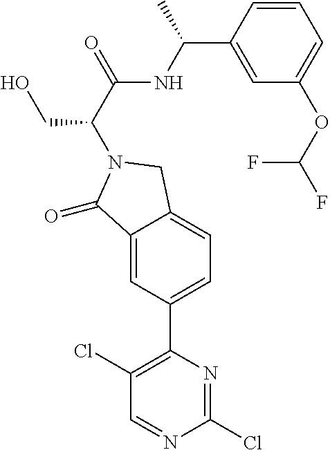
C1=C(C(NC(C(CO)N2CC3=CC=C(C4=C(Cl)C=NC(Cl)=N4)C=C3C2=O)=O)C)C=CC=C1OC(F)F
